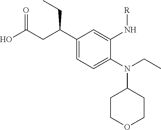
C1(N(C2CCOCC2)CC)=CC=C(C(CC(O)=O)CC)C=C1N[R]
